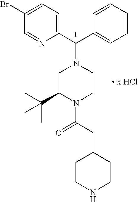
C1=C(Br)C=NC(C(C2=CC=CC=C2)N2CC(C(C)(C)C)N(C(CC3CCNCC3)=O)CC2)=C1.[ x HCl]
